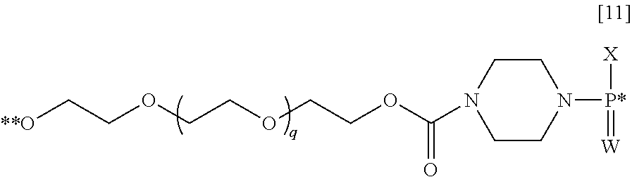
[**O]CCOCCOCCOC(N1CCN([P*](=[W])[X])CC1)=O
